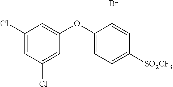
C1(Cl)=CC(Cl)=CC(OC2=CC=C([SO2CF3])C=C2Br)=C1
